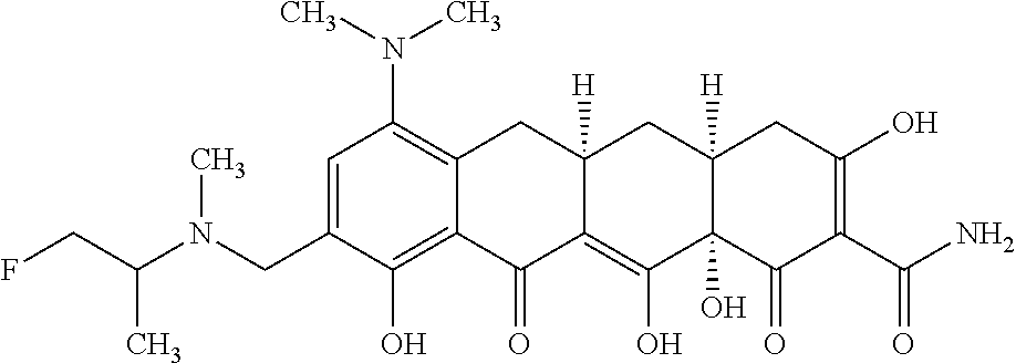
C1=C(CN(C(CF)C)C)C(O)=C2C(=C1N(C)C)CC1([H])C(=C(O)C3(O)C([H])(C1)CC(O)=C(C(N)=O)C3=O)C2=O
